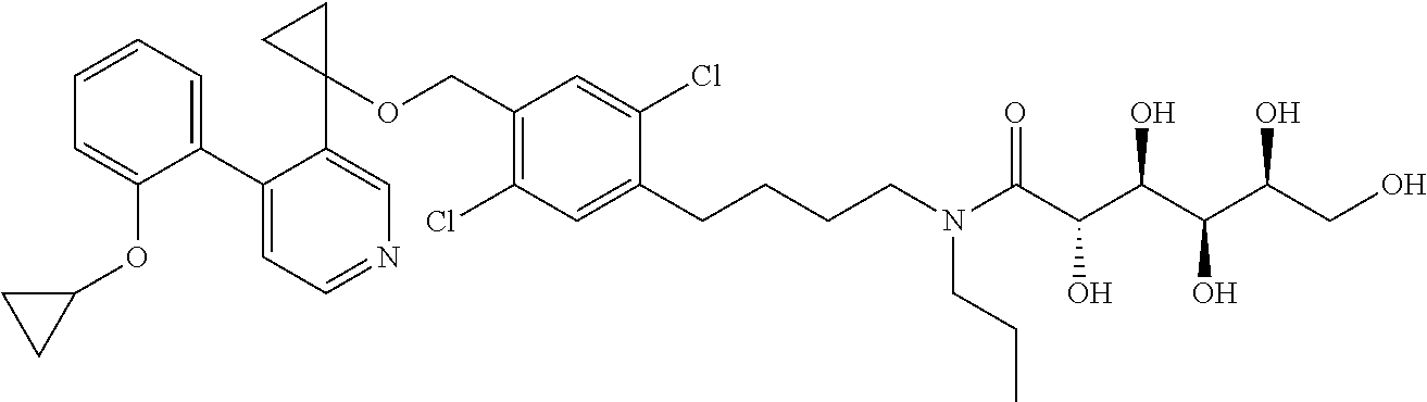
C1(C2=CC=CC=C2OC2CC2)=CC=NC=C1C1(OCC2=C(Cl)C=C(CCCCN(C(C(C(C(C(CO)O)O)O)O)=O)CCC)C(Cl)=C2)CC1
